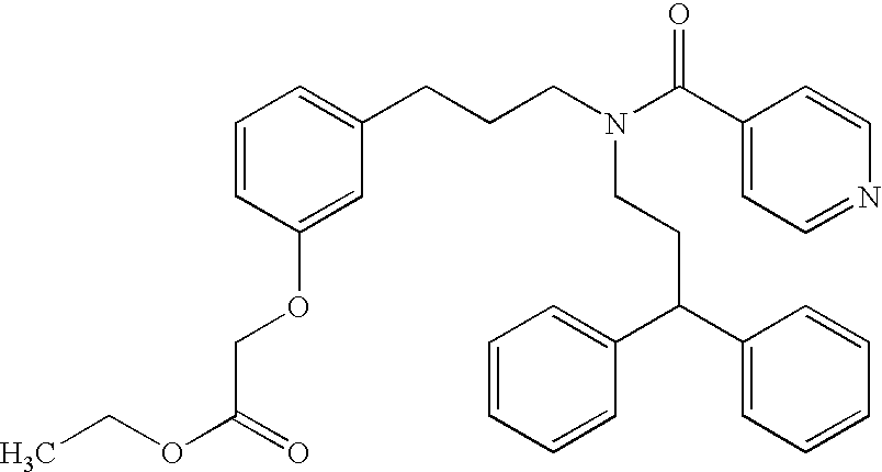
C1(CCCN(C(C2=CC=NC=C2)=O)CCC(C2=CC=CC=C2)C2=CC=CC=C2)=CC=CC(OCC(OCC)=O)=C1
